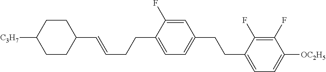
C(CC=CC1CCC([C3H7])CC1)C1=CC=C(CCC2=CC=C([OC2H5])C(F)=C2F)C=C1F
